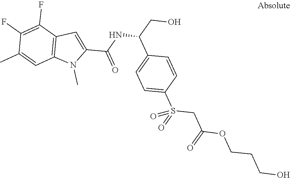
C1(F)=C(F)C2=C(C=C1C)N(C)C(C(NC(C1=CC=C(S(=O)(CC(OCCCO)=O)=O)C=C1)CO)=O)=C2
